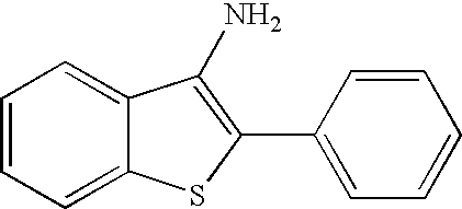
C1(C2=CC=CC=C2)=C(N)C2=CC=CC=C2S1
